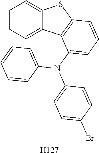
C1(N(C2=CC=CC3=C2C2=CC=CC=C2S3)C2=CC=C(Br)C=C2)=CC=CC=C1.[H127]
